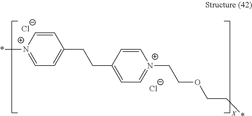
C1(CCC2=CC=[N+](CCOCC*)C=C2)=CC=[N+](*)C=C1.[Cl-].[Cl-]
